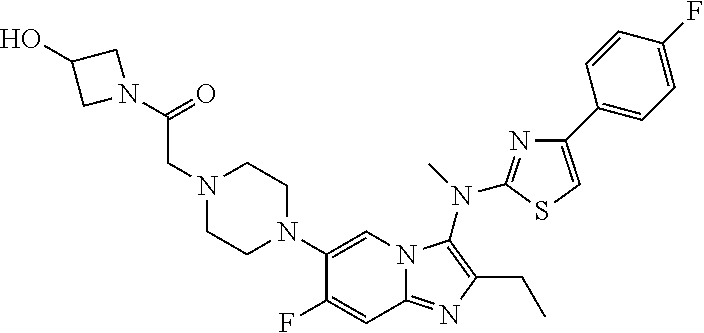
C1(N2CCN(CC(N3CC(O)C3)=O)CC2)=CN2C(=NC(CC)=C2N(C)C2=NC(C3=CC=C(F)C=C3)=CS2)C=C1F
